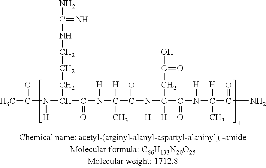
CC(N(C(CCCNC(N)=N)C(N(C(C(N(C(C(N(C(C(N)=O)([H])C)[H])=O)(CC(O)=O)[H])[H])=O)([H])C)[H])=O)[H])=O
